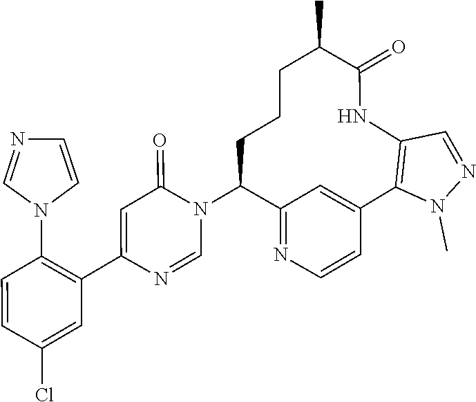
C1=NC(C2=C(N3C=CN=C3)C=CC(Cl)=C2)=CC(=O)N1C1C2=NC=CC(=C2)C2=C(C=NN2C)NC(=O)C(C)CCC1
